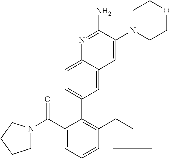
O=C(N1CCCC1)C1=CC=CC(CCC(C)(C)C)=C1C1=CC=C2C(=C1)C=C(N1CCOCC1)C(N)=N2
